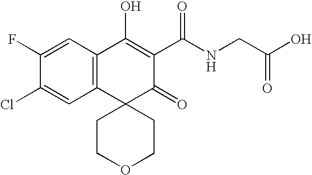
C1=C(F)C(Cl)=CC2=C1C(O)=C(C(NCC(O)=O)=O)C(=O)C21CCOCC1
